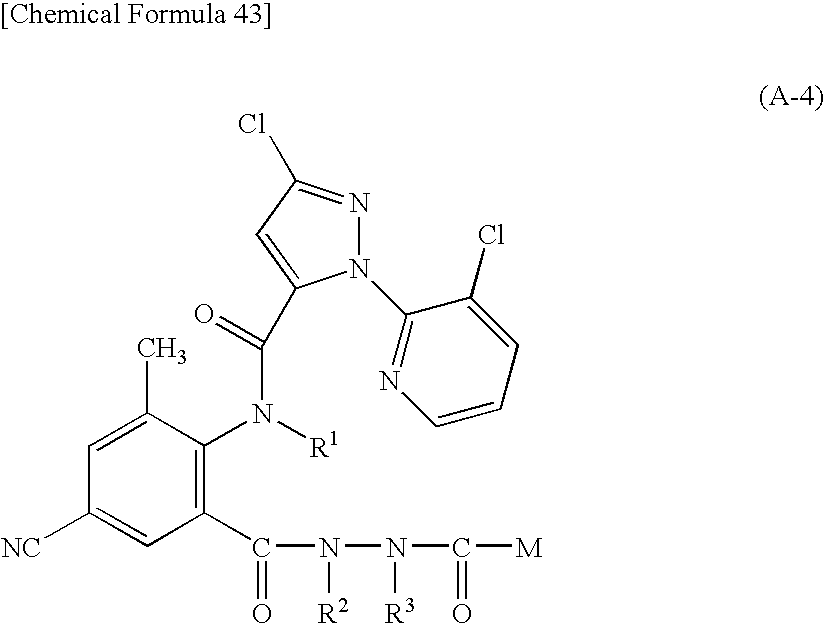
C1(C(=O)N(N(C([M])=O)[R3])[R2])=C(N([R1])C(=O)C2=CC(Cl)=NN2C2=NC=CC=C2Cl)C(C)=CC([NC])=C1
